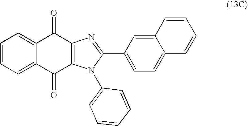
C1=CC=C2C(=C1)C(=O)C1=C(C2=O)N(C2=CC=CC=C2)C(C2=CC=C3C(=C2)C=CC=C3)=N1
